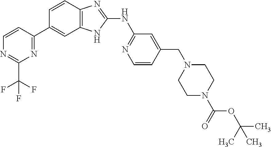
N1=C(C(F)(F)F)N=C(C2=CC3=C(C=C2)N=C(NC2=NC=CC(CN4CCN(C(=O)OC(C)(C)C)CC4)=C2)N3)C=C1
